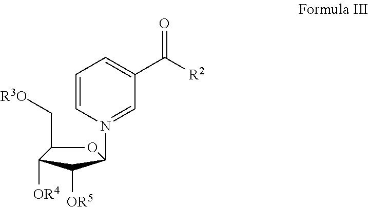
O1C(C[R3O])C([OR4])C([OR5])C1N1=CC(C([R2])=O)=CC=C1
